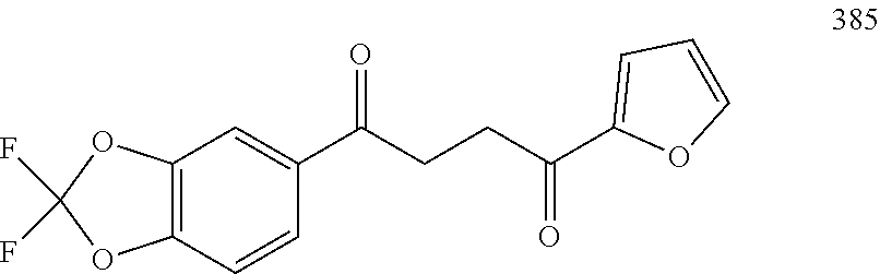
C12=C(C=CC(C(CCC(C3=CC=CO3)=O)=O)=C1)OC(F)(F)O2
